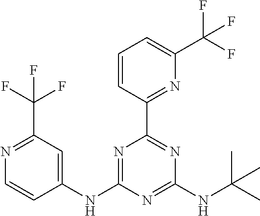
N1=C(NC2=CC(C(F)(F)F)=NC=C2)N=C(NC(C)(C)C)N=C1C1=NC(C(F)(F)F)=CC=C1
